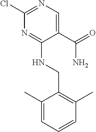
C1(Cl)=NC=C(C(=O)N)C(NCC2=C(C)C=CC=C2C)=N1
